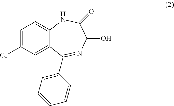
C1=C(Cl)C=C2C(=C1)NC(=O)C(O)N=C2C1=CC=CC=C1
